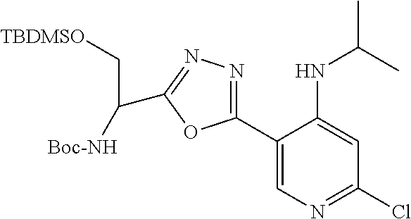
C1(C2=NN=C(C([Boc-NH])C[TBDMSO])O2)=CN=C(Cl)C=C1NC(C)C
